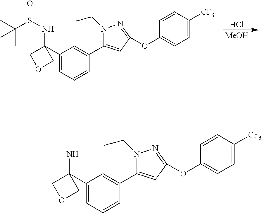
Cl.[MeOH].C1(C2(NS(=O)C(C)(C)C)COC2)=CC=CC(C2=CC(OC3=CC=C([CF3])C=C3)=NN2CC)=C1.C1(C2(N)COC2)=CC=CC(C2=CC(OC3=CC=C([CF3])C=C3)=NN2CC)=C1
